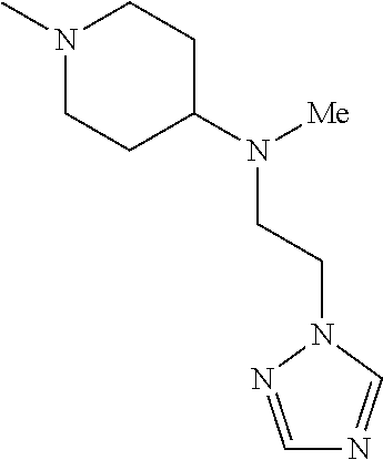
N1(C)CCC(N([Me])CCN2N=CN=C2)CC1
